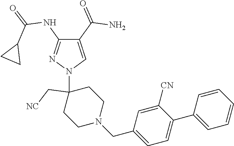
C1(C(=O)N)=CN(C2(C[NC])CCN(CC3=CC=C(C4=CC=CC=C4)C([CN])=C3)CC2)N=C1NC(=O)C1CC1
